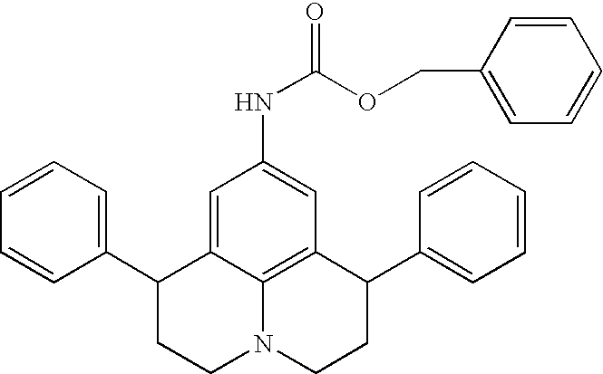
C1=CC=C(C2CCN3C4=C(C(C5=CC=CC=C5)CC3)C=C(NC(=O)OCC3=CC=CC=C3)C=C24)C=C1
